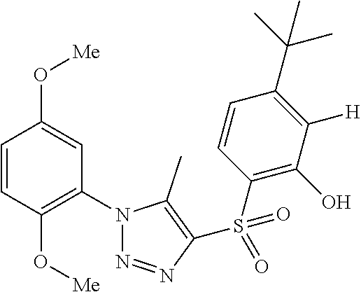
C1=CC(O[Me])=C(N2N=NC(S(C3=C(O)C([H])=C(C(C)(C)C)C=C3)(=O)=O)=C2C)C=C1O[Me]
